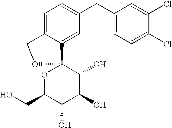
C1=C2C(=CC(CC3=CC=C(Cl)C(Cl)=C3)=C1)C1(OC(CO)C(O)C(O)C1O)OC2
